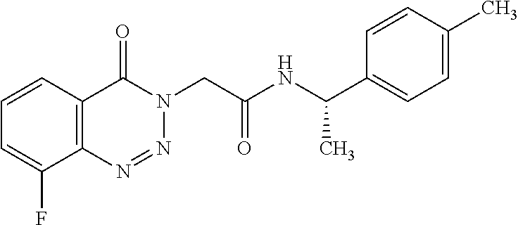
C12=C(N=NN(CC(NC(C3=CC=C(C)C=C3)C)=O)C1=O)C(F)=CC=C2
